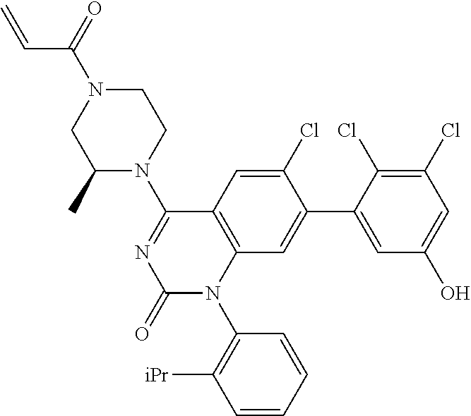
C1(Cl)=CC2=C(C=C1C1=CC(O)=CC(Cl)=C1Cl)N(C1=C([iPr])C=CC=C1)C(=O)N=C2N1CCN(C(C=C)=O)CC1C
